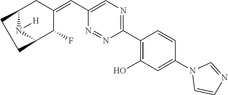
C1(C2=C(O)C=C(N3C=CN=C3)C=C2)=NC=C(C=C2CC3N([H])C(C2F)CC3)N=N1
